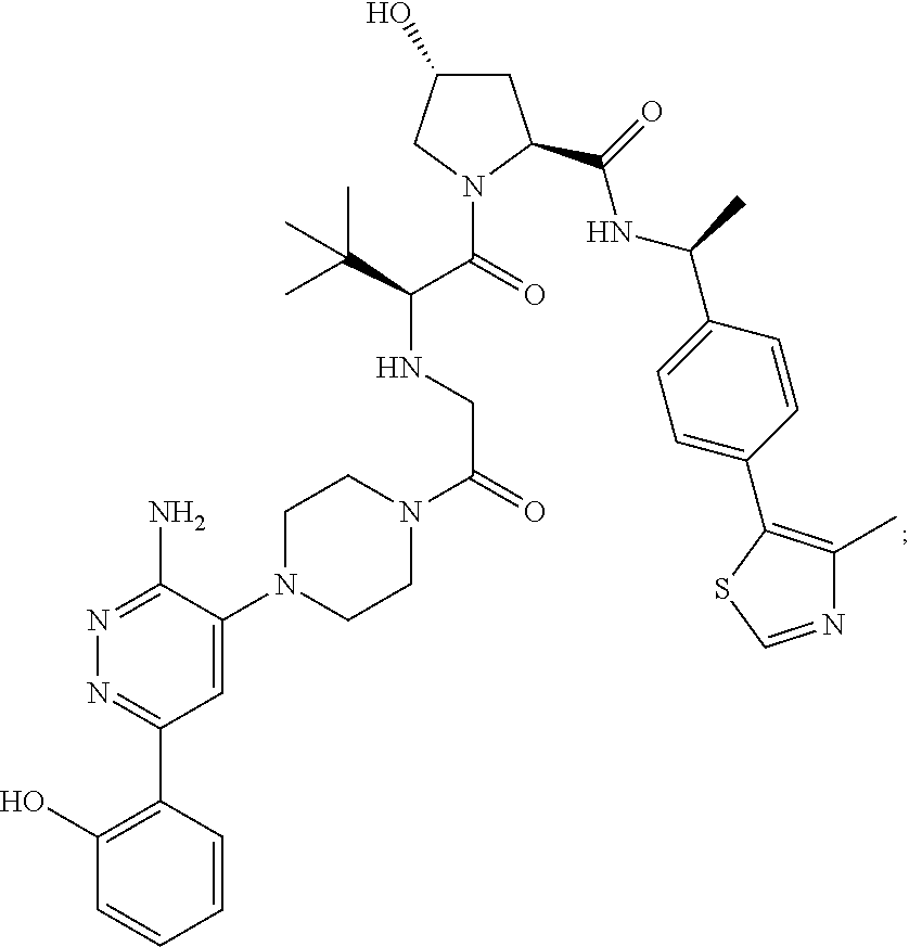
C1C(O)CN(C(C(NCC(=O)N2CCN(C3=CC(C4=C(O)C=CC=C4)=NN=C3N)CC2)C(C)(C)C)=O)C1C(NC(C1=CC=C(C2=C(C)N=CS2)C=C1)C)=O
